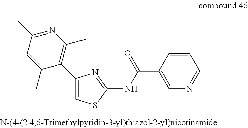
C1=C(C2=C(C)N=C(C)C=C2C)N=C(NC(C2=CN=CC=C2)=O)S1
